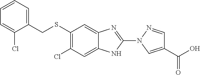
C1(SCC2=CC=CC=C2Cl)=C(Cl)C=C2C(=C1)N=C(N1C=C(C(=O)O)C=N1)N2
